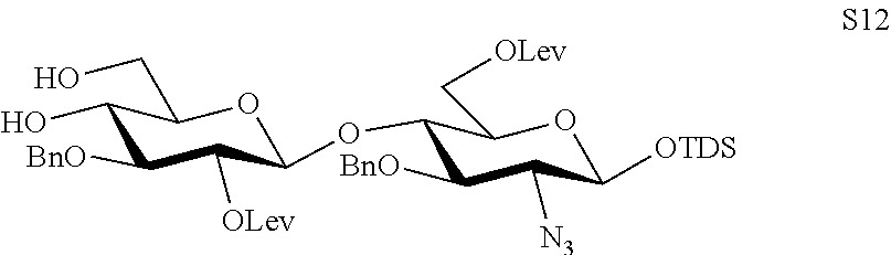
C1(OC2C([OLev])C([BnO])C(O)C(CO)O2)C([BnO])C([N3])C([OTDS])OC1C[OLev]
